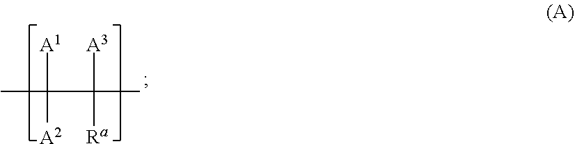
CC([A1])([A2])C([A3])([Ra])C
